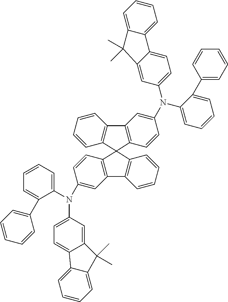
C1=C(N(C2=CC=CC=C2C2=CC=CC=C2)C2=CC=C3C(=C2)C(C)(C)C2=CC=CC=C32)C=CC2=C1C1=C(C=CC=C1)C21C2=C(C=CC=C2)C2=C1C=CC(N(C1=CC=CC=C1C1=CC=CC=C1)C1=CC=C3C(=C1)C(C)(C)C1=CC=CC=C31)=C2
